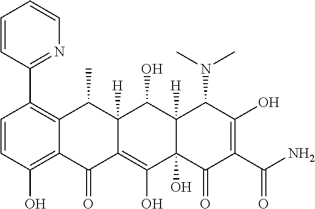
C1=CC(O)=C2C(=C1C1=NC=CC=C1)C(C)C1([H])C(=C(O)C3(O)C([H])(C1O)C(N(C)C)C(O)=C(C(N)=O)C3=O)C2=O
